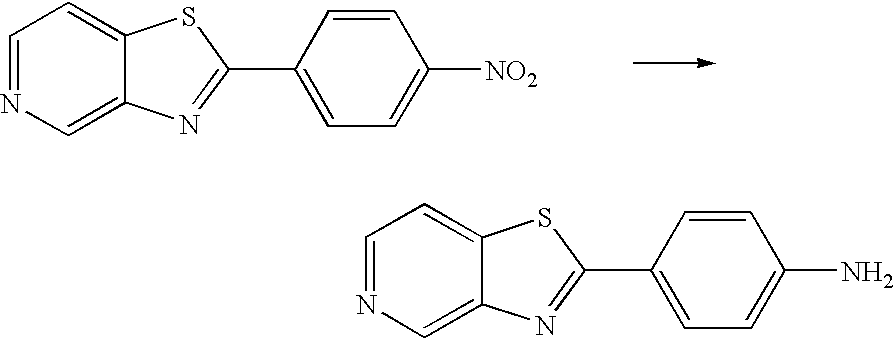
C1=NC=C2C(=C1)SC(C1=CC=C([NO2])C=C1)=N2.C1=NC=C2C(=C1)SC(C1=CC=C(N)C=C1)=N2
